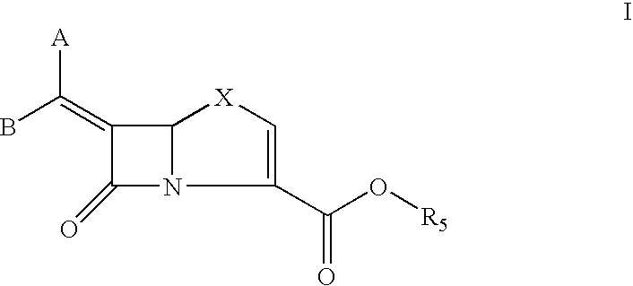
C1(C(O[R5])=O)=C[X]C2N1C(=O)C2=C(B)[A]
